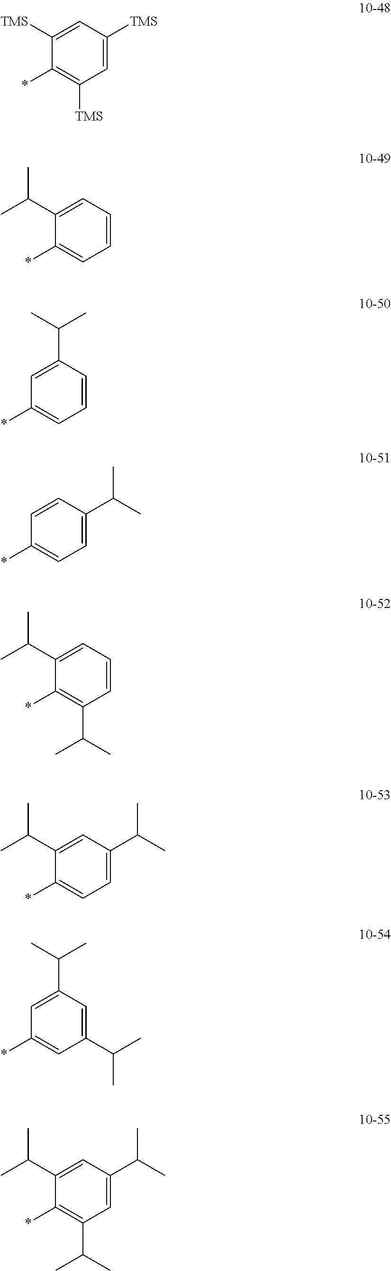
*C1=C([TMS])C=C([TMS])C=C1[TMS].*C1=CC=CC=C1C(C)C.*C1=CC=CC(C(C)C)=C1.*C1=CC=C(C(C)C)C=C1.*C1=C(C(C)C)C=CC=C1C(C)C.*C1=CC=C(C(C)C)C=C1C(C)C.*C1=CC(C(C)C)=CC(C(C)C)=C1.*C1=C(C(C)C)C=C(C(C)C)C=C1C(C)C
